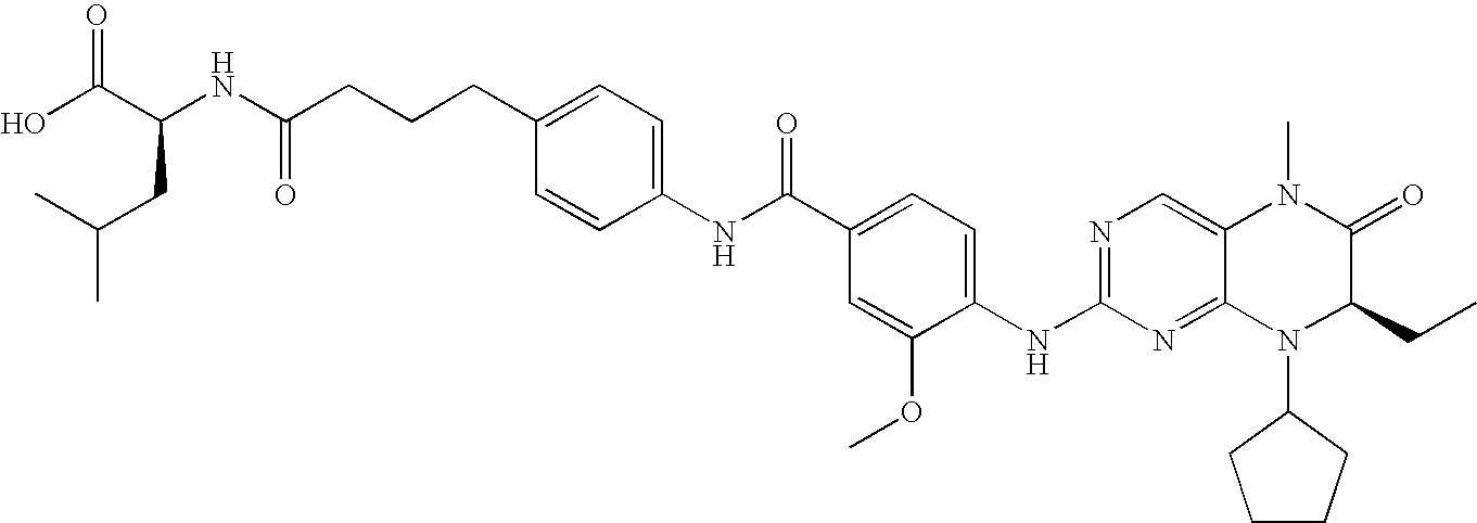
OC(C(NC(CCCC1=CC=C(NC(C2=CC=C(NC3=NC=C4C(=N3)N(C3CCCC3)C(CC)C(=O)N4C)C(OC)=C2)=O)C=C1)=O)CC(C)C)=O
